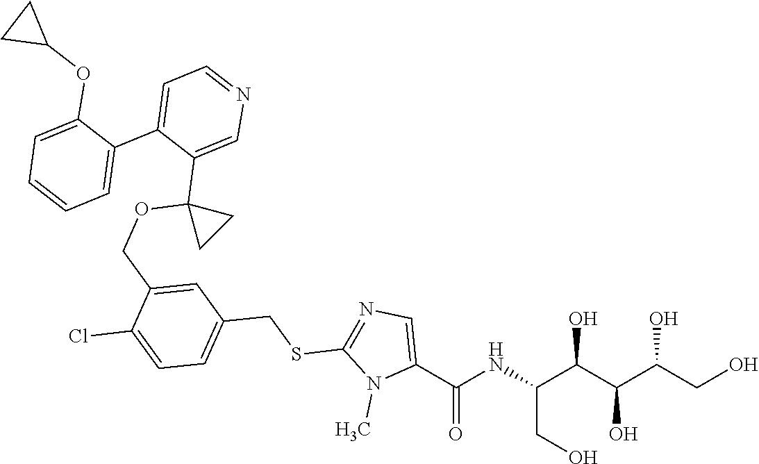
OCC(C(C(C(NC(C1=CN=C(SCC2=CC=C(Cl)C(COC3(C4=CN=CC=C4C4=CC=CC=C4OC4CC4)CC3)=C2)N1C)=O)CO)O)O)O
